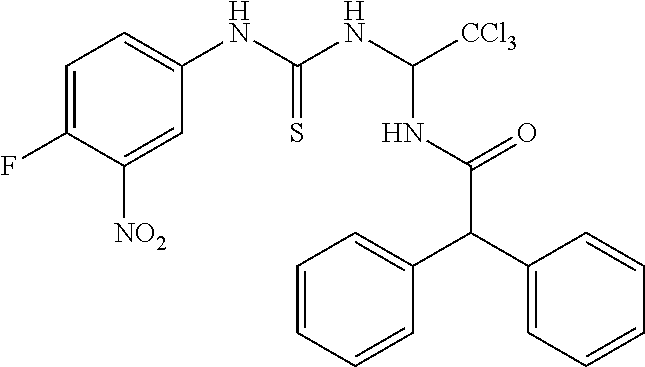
C1=C(F)C([NO2])=CC(NC(NC([CCl3])NC(C(C2=CC=CC=C2)C2=CC=CC=C2)=O)=S)=C1
